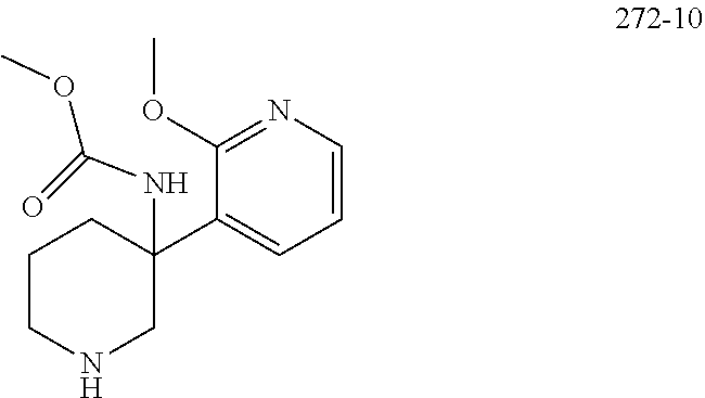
C1CNCC(NC(OC)=O)(C2=CC=CN=C2OC)C1
